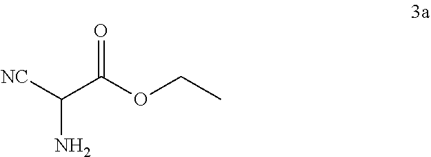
NC(C(=O)OCC)[NC]
